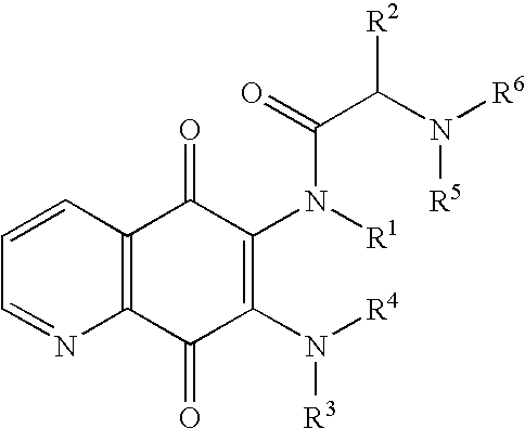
C1=CC2=C(N=C1)C(=O)C(N([R4])[R3])=C(N([R1])C(=O)C(N([R6])[R5])[R2])C2=O
